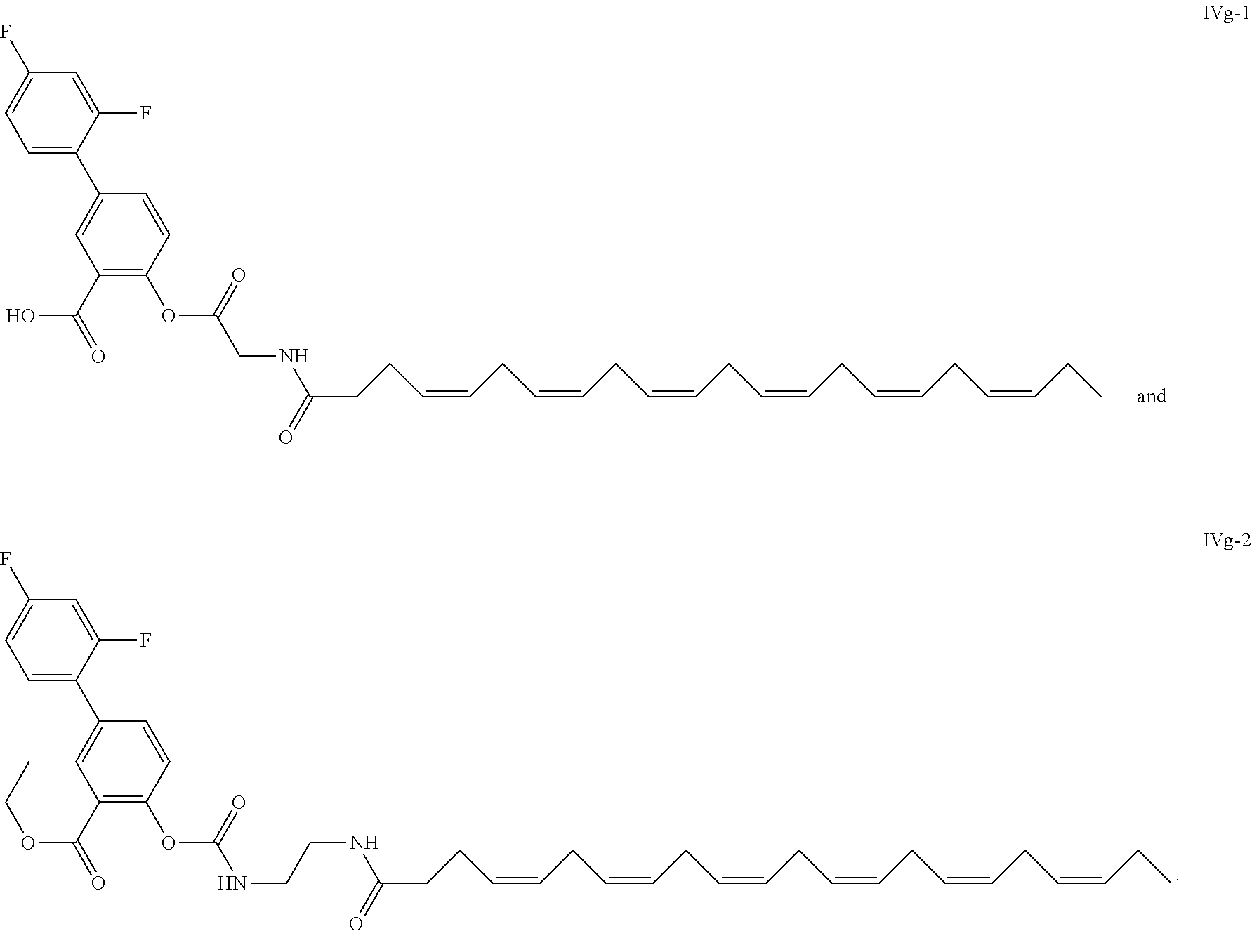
C1(OC(CNC(CCC=CCC=CCC=CCC=CCC=CCC=CCC)=O)=O)=C(C(=O)O)C=C(C2=CC=C(F)C=C2F)C=C1.C1(OC(=O)NCCNC(CCC=CCC=CCC=CCC=CCC=CCC=CCC)=O)=C(C(=O)OCC)C=C(C2=CC=C(F)C=C2F)C=C1
